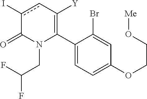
C1(C2=C([Y])cc(I)C(=O)N2CC(F)F)=CC=C(OCCO[Me])C=C1Br
